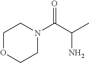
C1OCCN(C(C(C)N)=O)C1
